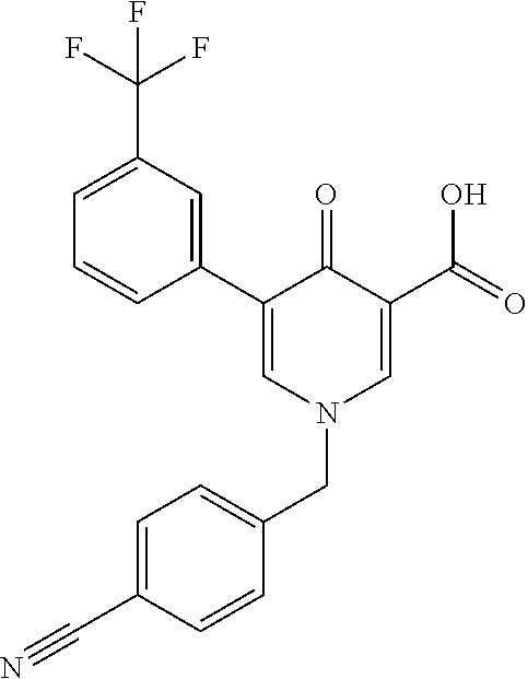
C1=C(C#N)C=CC(CN2C=C(C(=O)O)C(=O)C(C3=CC(C(F)(F)F)=CC=C3)=C2)=C1
